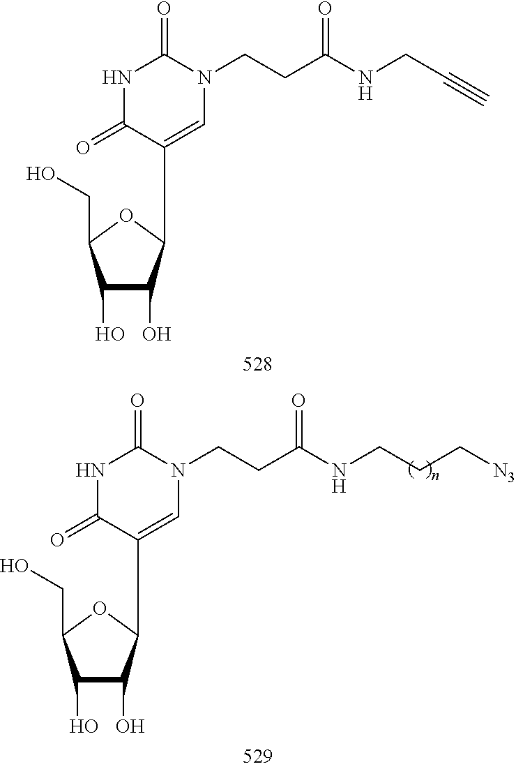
C1(O)C(O)C(C2=CN(CCC(NCC#C)=O)C(=O)NC2=O)OC1CO.C1(O)C(O)C(C2=CN(CCC(NCCC[N3])=O)C(=O)NC2=O)OC1CO
